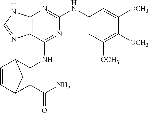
C12=C(N=C(NC3=CC([OCH3])=C([OCH3])C([OCH3])=C3)N=C1NC1C3C=CC(C1C(N)=O)C3)NC=N2
